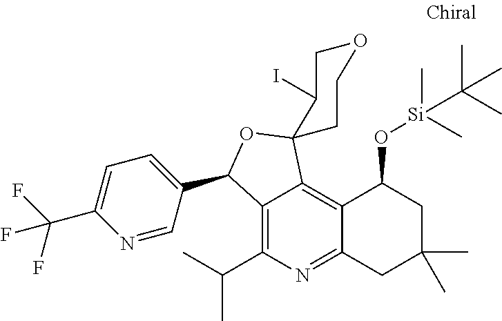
C12=C(C(C)C)N=C3C(=C1C1(OC2C2=CC=C(C(F)(F)F)N=C2)CCOCC1I)C(O[Si](C(C)(C)C)(C)C)CC(C)(C)C3
